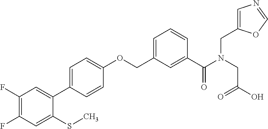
C1(F)=C(F)C=C(SC)C(C2=CC=C(OCC3=CC=CC(C(N(CC4=CN=CO4)CC(O)=O)=O)=C3)C=C2)=C1
